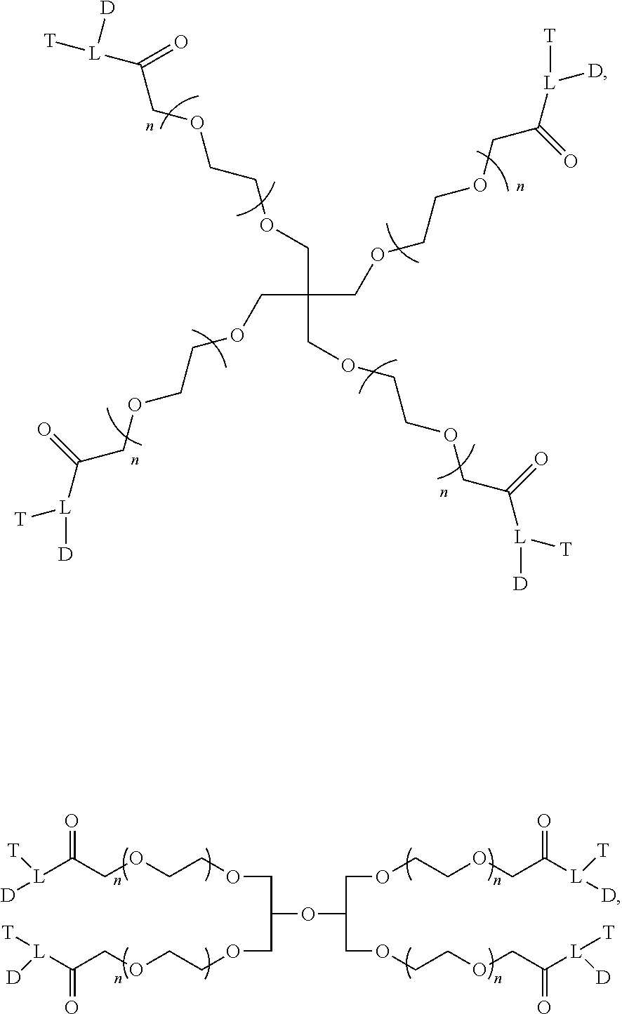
C(C(COCCOCC([L]([T])[D])=O)(COCCOCC([L]([T])[D])=O)COCCOCC([L]([D])[T])=O)OCCOCC([L]([D])[T])=O.C(OC(COCCOCC([L]([D])[T])=O)COCCOCC([L]([T])[D])=O)(COCCOCC([L]([D])[T])=O)COCCOCC([L]([T])[D])=O
